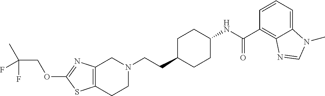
C12=C(CCN(CCC3CCC(NC(C4=C5C(=CC=C4)N(C)C=N5)=O)CC3)C1)SC(OCC(C)(F)F)=N2
